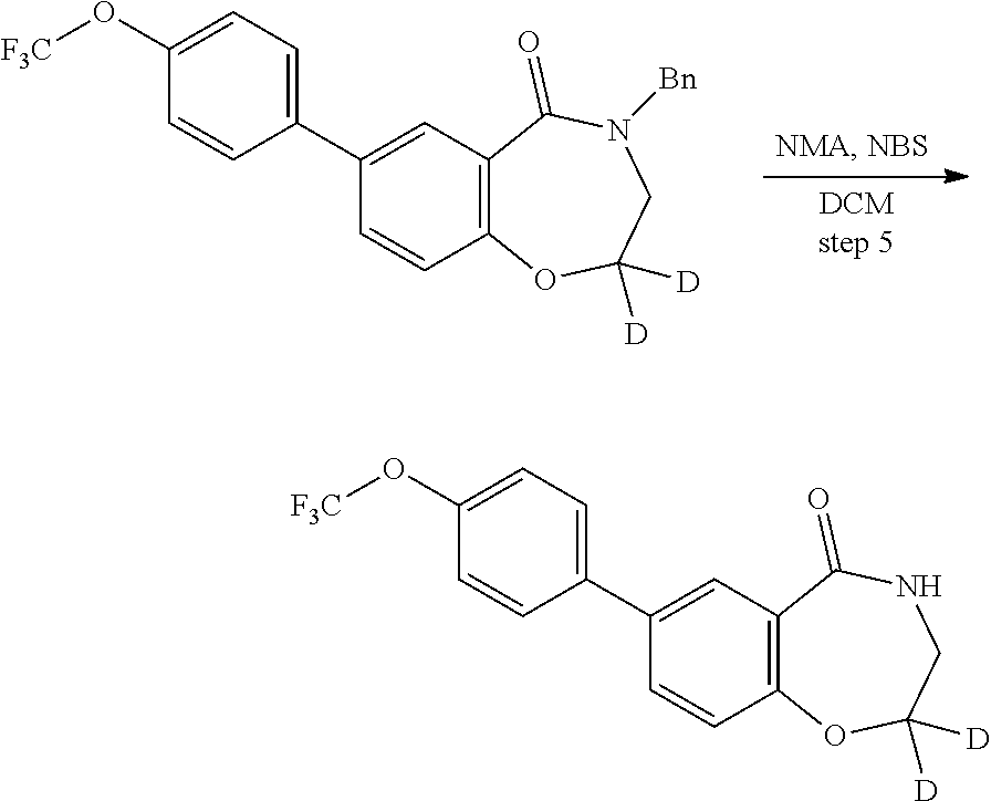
C1=CC2=C(C=C1C1=CC=C(O[F3C])C=C1)C(=O)N([Bn])CC([D])([D])O2.C1=CC2=C(C=C1C1=CC=C(O[F3C])C=C1)C(=O)NCC([D])([D])O2
